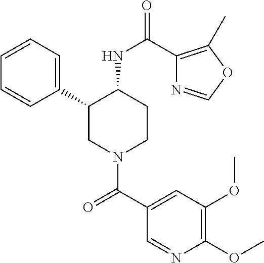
C1=CC=C(C2CN(C(C3=CC(OC)=C(OC)N=C3)=O)CCC2NC(=O)C2=C(C)OC=N2)C=C1
